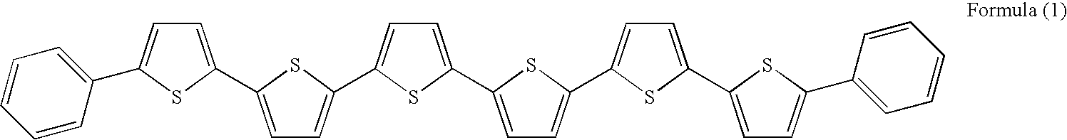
C1=C(C2=CC=C(C3=CC=C(C4=CC=C(C5=CC=CC=C5)S4)S3)S2)SC(C2=CC=C(C3=CC=C(C4=CC=CC=C4)S3)S2)=C1
